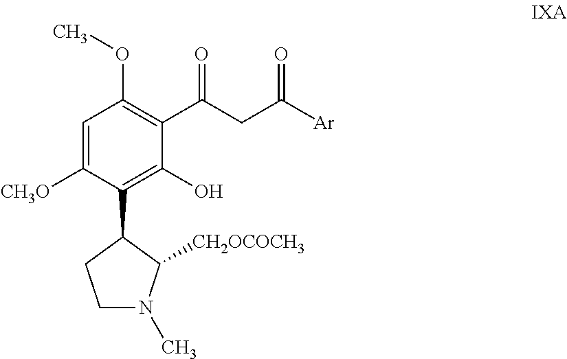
C1=C([CH3O])C(C2C([CH2OCOCH3])N(C)CC2)=C(O)C(C(CC([Ar])=O)=O)=C1OC
